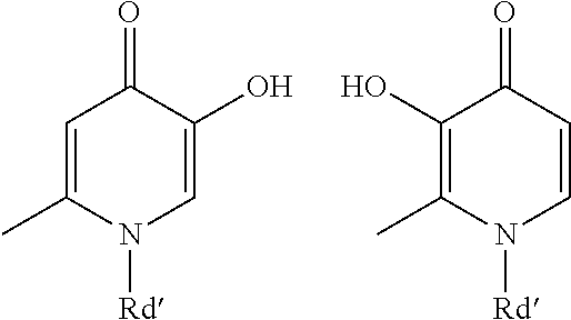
C1=C(C)N([Rd])C=C(O)C1=O.C1(O)=C(C)N([Rd])C=CC1=O
